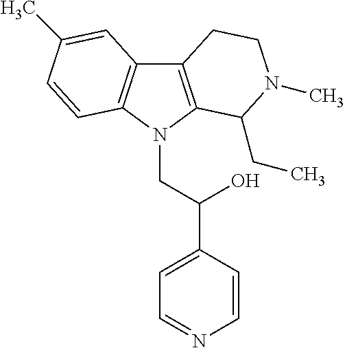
C12=C(N(CC(C3=CC=NC=C3)O)C3=C1C=C(C)C=C3)C(CC)N(C)CC2
